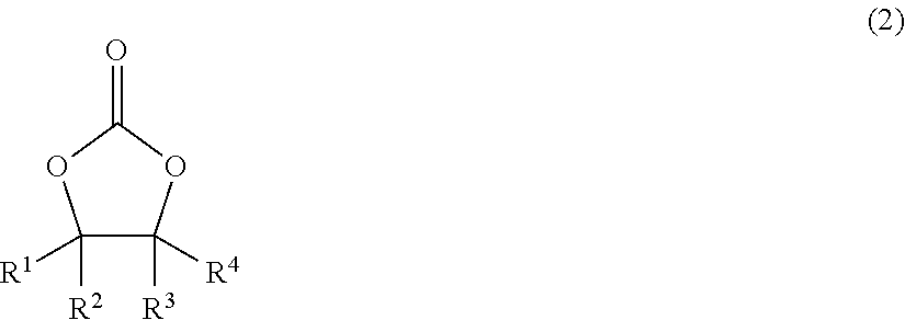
C1([R1])([R2])C([R4])([R3])OC(=O)O1
